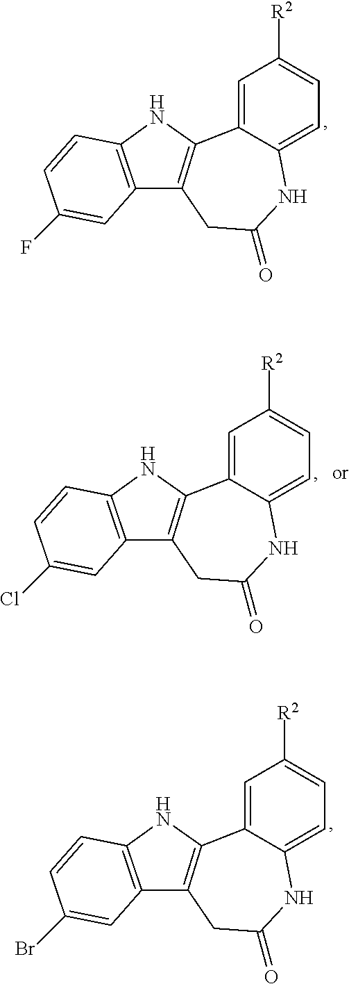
C1=C2C(=CC=C1[R2])NC(=O)CC1=C2NC2=C1C=C(Br)C=C2.C1=C2C(=CC=C1[R2])NC(=O)CC1=C2NC2=C1C=C(F)C=C2.C1=C2C(=CC=C1[R2])NC(=O)CC1=C2NC2=C1C=C(Cl)C=C2
